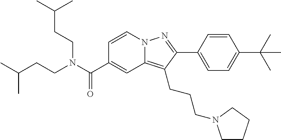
C1=CN2C(=C(CCCN3CCCC3)C(C3=CC=C(C(C)(C)C)C=C3)=N2)C=C1C(N(CCC(C)C)CCC(C)C)=O
